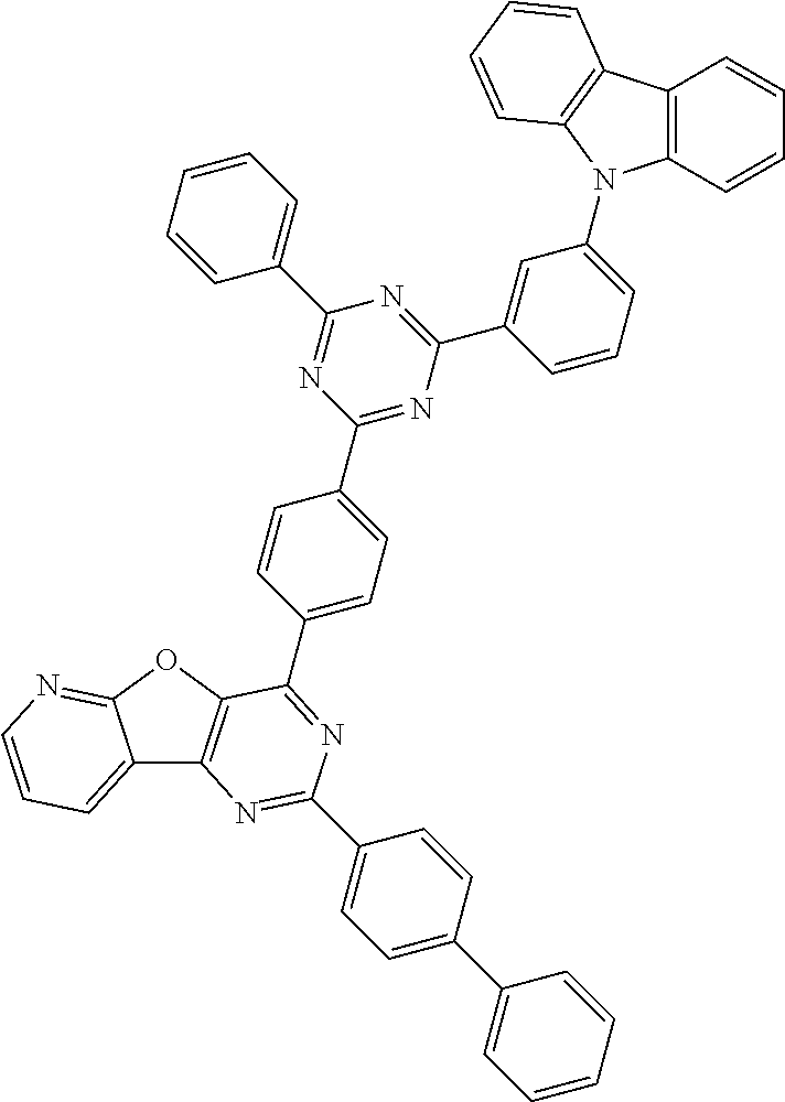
C12=CC=CN=C1OC1=C2N=C(C2=CC=C(C3=CC=CC=C3)C=C2)N=C1C1=CC=C(C2=NC(C3=CC(N4C5=C(C6=C4C=CC=C6)C=CC=C5)=CC=C3)=NC(C3=CC=CC=C3)=N2)C=C1
